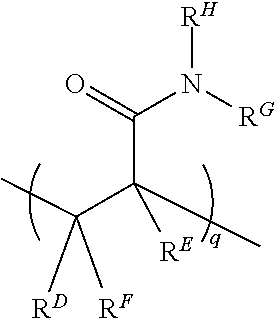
CC(C(C)(C(=O)N([RG])[RH])[RE])([RD])[RF]
